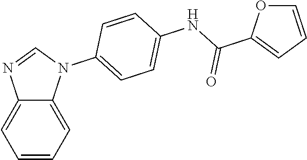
C1=CC=C2C(=C1)N=CN2C1=CC=C(NC(C2=CC=CO2)=O)C=C1
